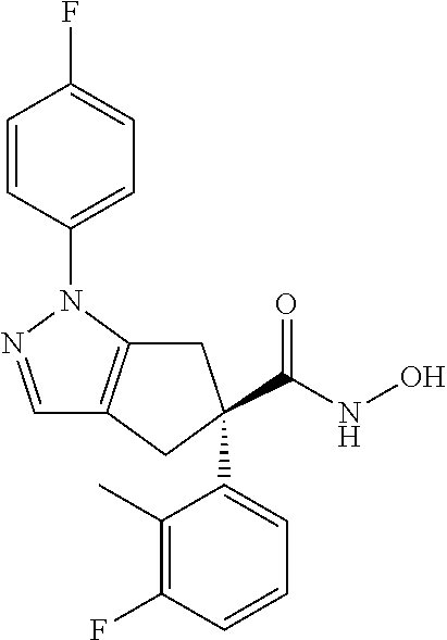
C1=NN(C2=CC=C(F)C=C2)C2=C1CC(C(NO)=O)(C1=CC=CC(F)=C1C)C2
